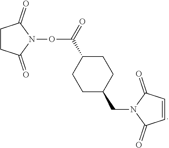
C1C(CN2C(=O)C=CC2=O)CCC(C(=O)ON2C(=O)CCC2=O)C1
